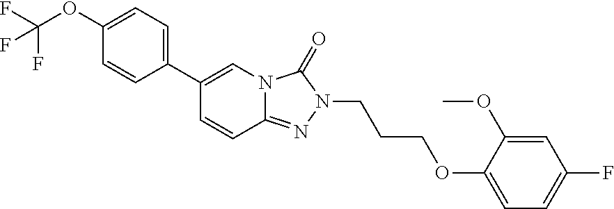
N12C(=NN(CCCOC3=CC=C(F)C=C3OC)C1=O)C=CC(C1=CC=C(OC(F)(F)F)C=C1)=C2
